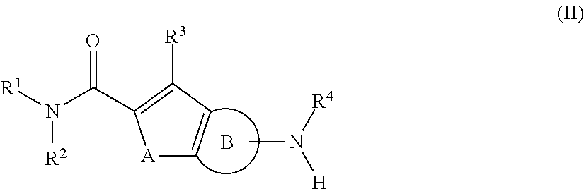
O=C(C1=C([R3])C=C[A]1)N([R1])[R2].[R4]N([H])C.B
